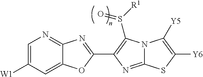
C12=CC([W1])=CN=C1N=C(C1=C(S([R1])=O)N3C(=N1)SC([Y6])=C3[Y5])O2
